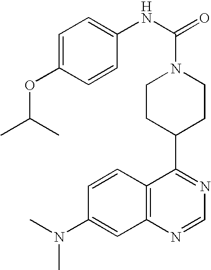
C1(N(C)C)=CC2=C(C=C1)C(C1CCN(C(=O)NC3=CC=C(OC(C)C)C=C3)CC1)=NC=N2
